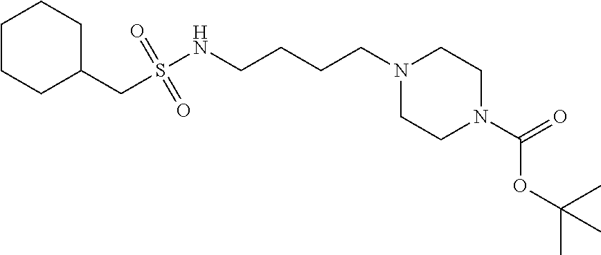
N1(CCCCNS(=O)(=O)CC2CCCCC2)CCN(C(OC(C)(C)C)=O)CC1
